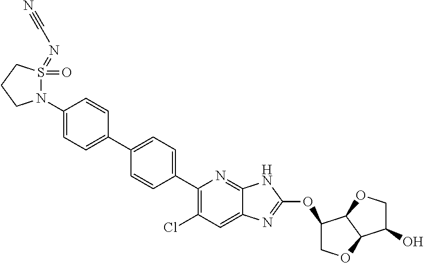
C1=CC(C2=CC=C(C3=C(Cl)C=C4C(=N3)NC(OC3COC5C3OCC5O)=N4)C=C2)=CC=C1N1S(=O)(=NC#N)CCC1
